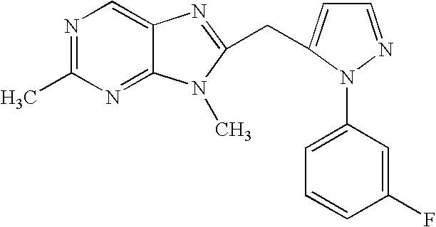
N1=C(C)N=C2C(=C1)N=C(CC1=CC=NN1C1=CC=CC(F)=C1)N2C
